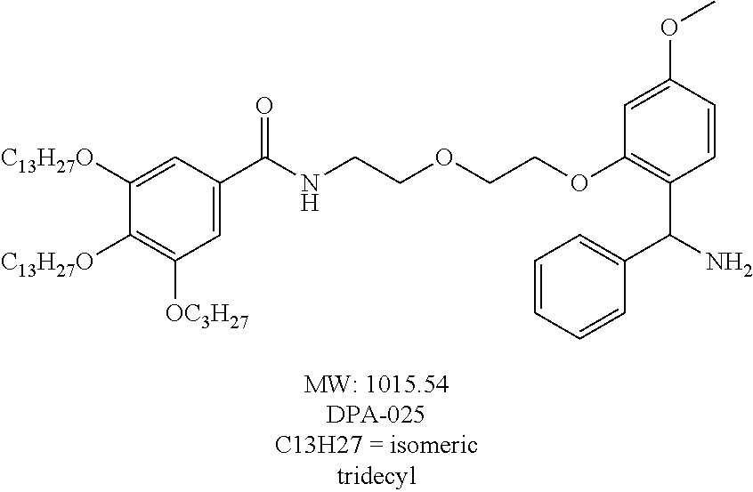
O(C)C1=CC(OCCOCCNC(C2=CC([OC3H27])=C([C13H27O])C([C13H27O])=C2)=O)=C(C(N)C2=CC=CC=C2)C=C1
